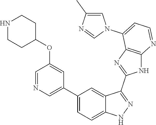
C1(C2=CC=C3C(=C2)C(C2=NC4=C(N2)N=CC=C4N2C=C(C)N=C2)=NN3)=CN=CC(OC2CCNCC2)=C1
